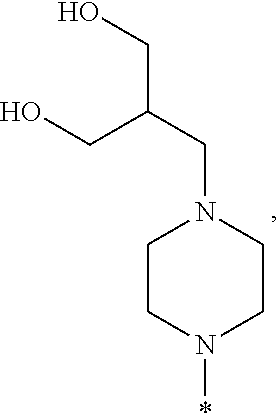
C1CN(*)CCN1CC(CO)CO
